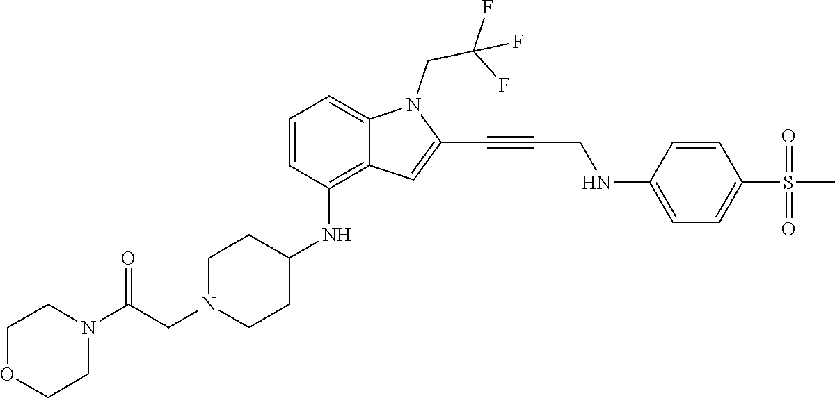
C(C#CC1=CC2=C(NC3CCN(CC(N4CCOCC4)=O)CC3)C=CC=C2N1CC(F)(F)F)NC1=CC=C(S(C)(=O)=O)C=C1
